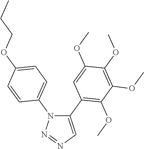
C1(C2=C(OC)C(OC)=C(OC)C(OC)=C2)=CN=NN1C1=CC=C(OCCC)C=C1
